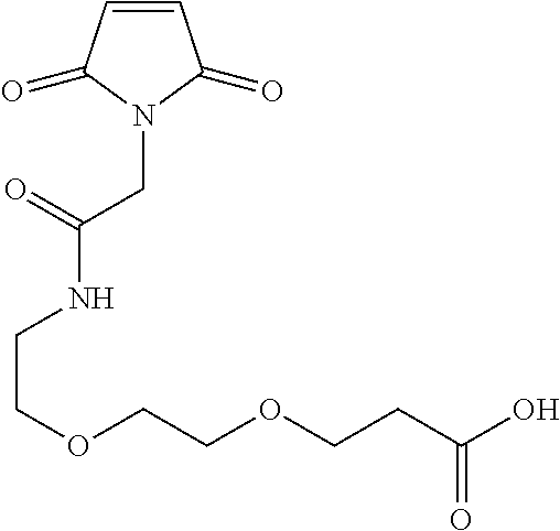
C1=CC(=O)N(CC(NCCOCCOCCC(O)=O)=O)C1=O
